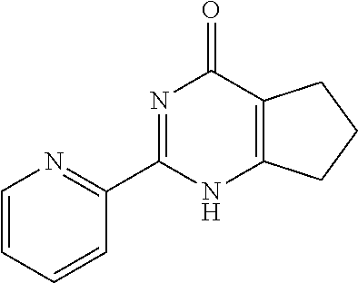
C1(C2=NC=CC=C2)=NC(=O)C2=C(N1)CCC2
